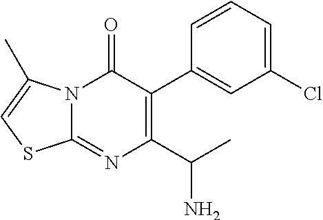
N12C(=NC(C(C)N)=C(C3=CC(Cl)=CC=C3)C1=O)SC=C2C
